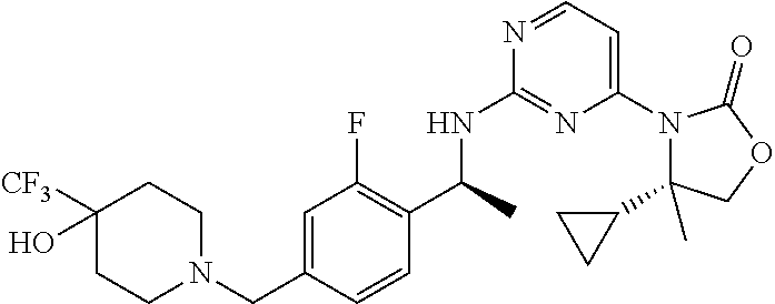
C1(C2CC2)(C)N(C2=CC=NC(NC(C3=C(F)C=C(CN4CCC(O)([CF3])CC4)C=C3)C)=N2)C(=O)OC1
